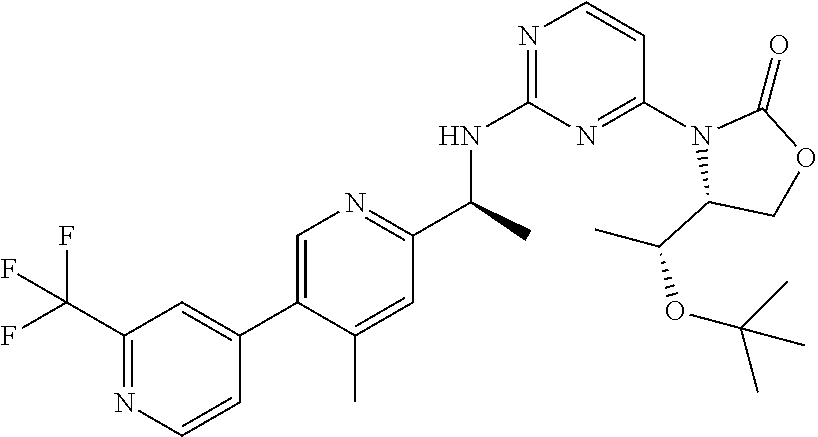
C1(C(F)(F)F)=NC=CC(C2=CN=C(C(NC3=NC=CC(N4C(C(C)OC(C)(C)C)COC4=O)=N3)C)C=C2C)=C1
